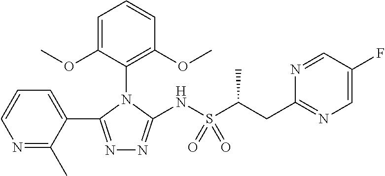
N1=C(C2=CC=CN=C2C)N(C2=C(OC)C=CC=C2OC)C(NS(C(CC2=NC=C(F)C=N2)C)(=O)=O)=N1
